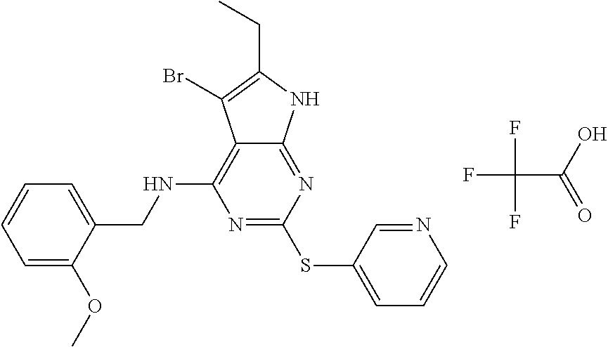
N1=C(SC2=CC=CN=C2)N=C2C(=C1NCC1=CC=CC=C1OC)C(Br)=C(CC)N2.FC(C(=O)O)(F)F
